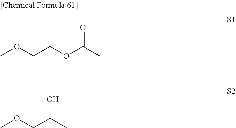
COCC(OC(C)=O)C.O(CC(C)O)C
